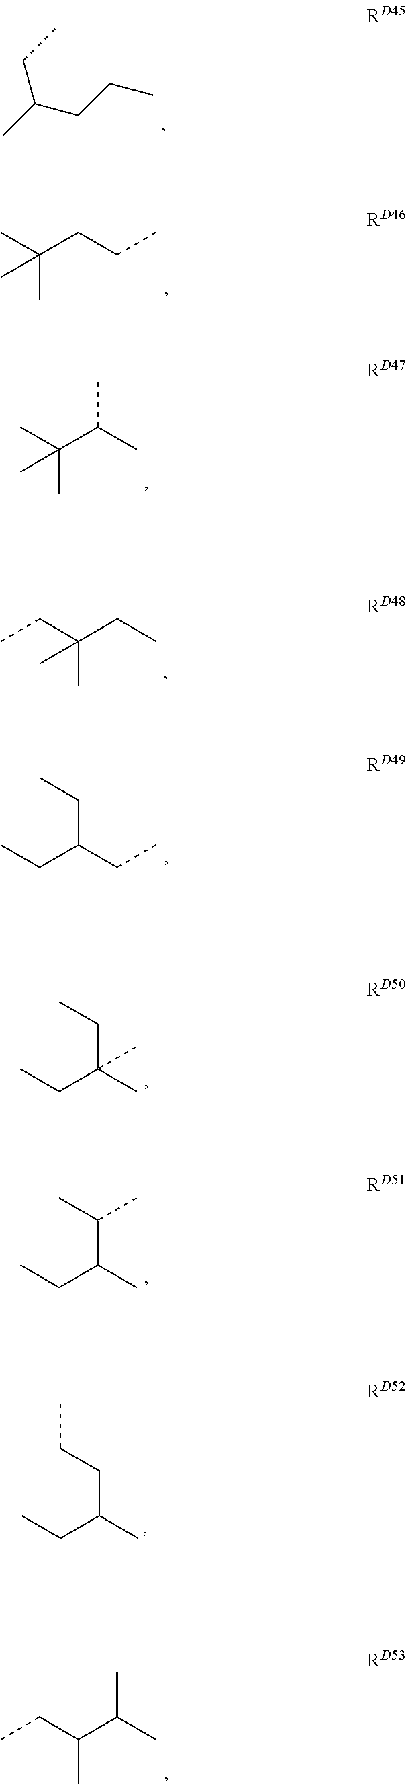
CC(CCC)CC.CC(CCC)(C)C.CC(C(C)C)(C)C.C(C(CC)(C)C)C.CCC(CC)CC.CCC(C)(CC)C.CCC(C)C(C)C.CCC(C)CCC.CCC(C(C)C)C
